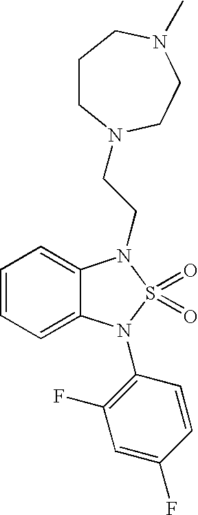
C1=CC=C2C(=C1)N(CCN1CCCN(C)CC1)S(=O)(=O)N2C1=C(F)C=C(F)C=C1
